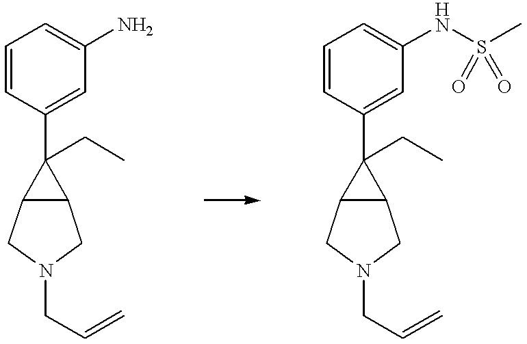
C1=CC(C2(CC)C3C2CN(CC=C)C3)=CC(N)=C1.C1=CC(C2(CC)C3C2CN(CC=C)C3)=CC(NS(C)(=O)=O)=C1
